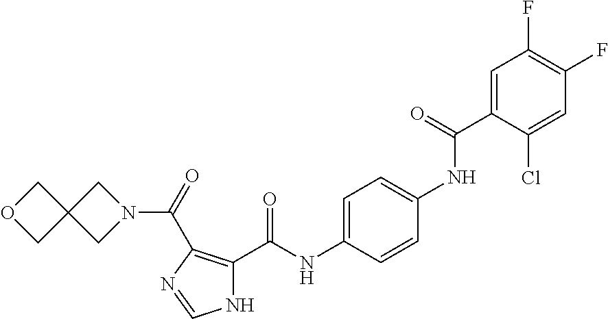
C1=C(C(NC2=CC=C(NC(C3=C(C(=O)N4CC5(C4)COC5)N=CN3)=O)C=C2)=O)C(Cl)=CC(F)=C1F
